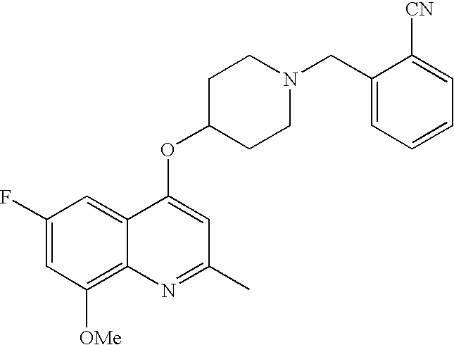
C1(F)=CC([OMe])=C2C(=C1)C(OC1CCN(CC3=CC=CC=C3[CN])CC1)=CC(C)=N2
